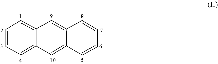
C1=C2C=CC=CC2=CC2=CC=CC=C12
